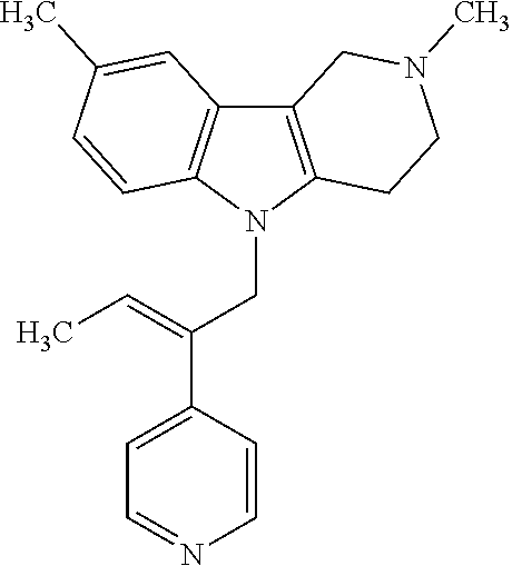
C12=C(N(CC(C3=CC=NC=C3)=CC)C3=C1C=C(C)C=C3)CCN(C)C2
